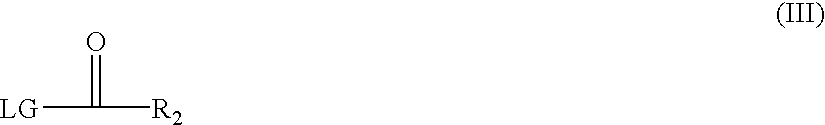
[LG]C([R2])=O
